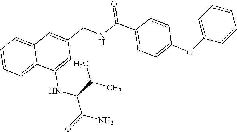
C1=CC=C2C(=C1)C=C(CNC(C1=CC=C(OC3=CC=CC=C3)C=C1)=O)C=C2NC(C(C)C)C(=O)N
